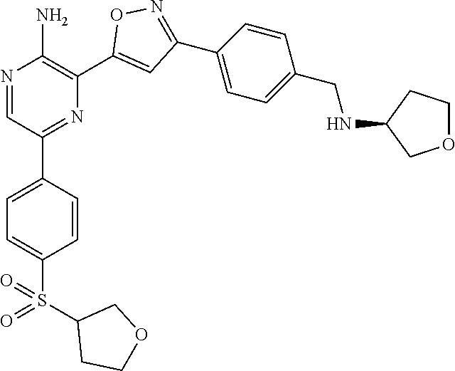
N1=CC(C2=CC=C(S(=O)(C3CCOC3)=O)C=C2)=NC(C2=CC(C3=CC=C(CNC4COCC4)C=C3)=NO2)=C1N
